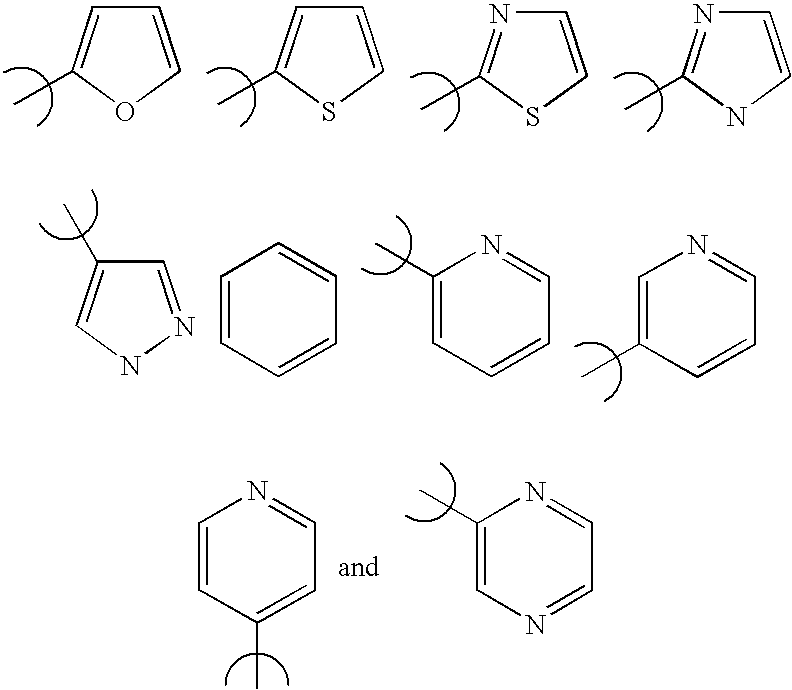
C1=COC(C)=C1.C1=CSC(C)=C1.C1=CSC(C)=N1.C1=CNC(C)=N1.C1=NNC=C1C.C1(C)=CC=CC=N1.C1=C(C)C=CC=N1.C1=CC=CC=C1.C1=CC(C)=CC=N1.C1(C)=CN=CC=N1
